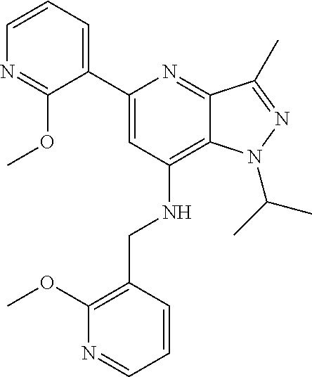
C1=CC=C(C2=CC(NCC3=C(OC)N=CC=C3)=C3C(=N2)C(C)=NN3C(C)C)C(OC)=N1
